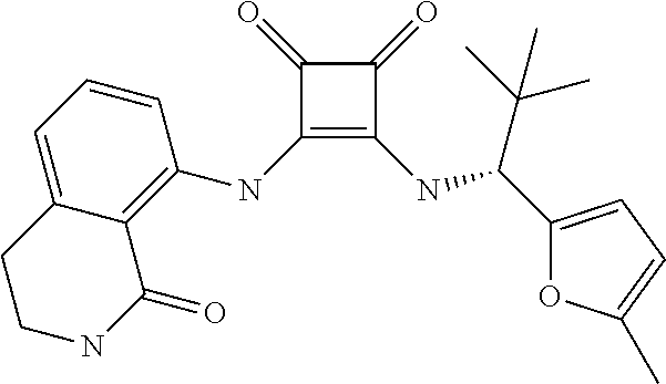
C1(=O)C(NC2=C3C(=CC=C2)CCNC3=O)=C(NC(C(C)(C)C)C2=CC=C(C)O2)C1=O
